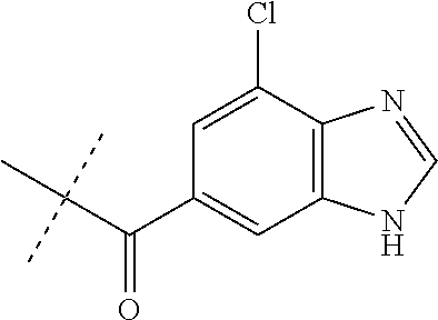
C(C(C)(C)C)(C1=CC2=C(C(Cl)=C1)N=CN2)=O
